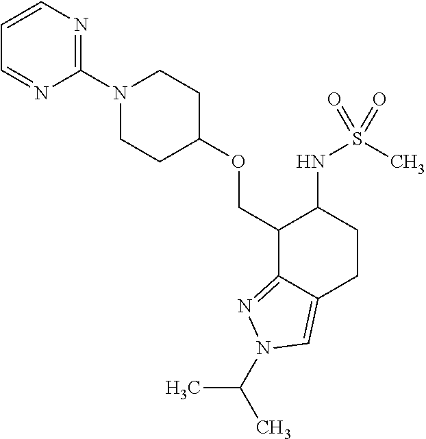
C(C1C2=NN(C(C)C)C=C2CCC1NS(C)(=O)=O)OC1CCN(C2=NC=CC=N2)CC1
